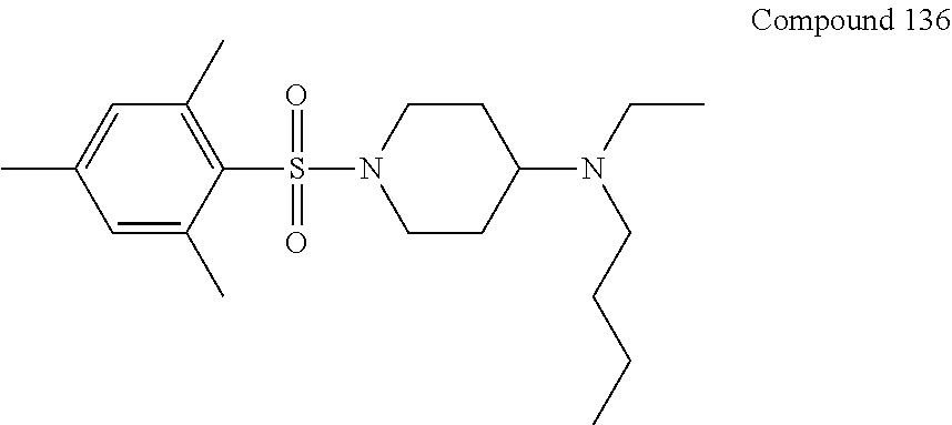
C1=C(C)C(S(=O)(=O)N2CCC(N(CC)CCCC)CC2)=C(C)C=C1C
